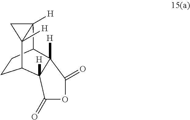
C1C2([H])C3CCC(C12[H])C1([H])C3([H])C(=O)OC1=O
